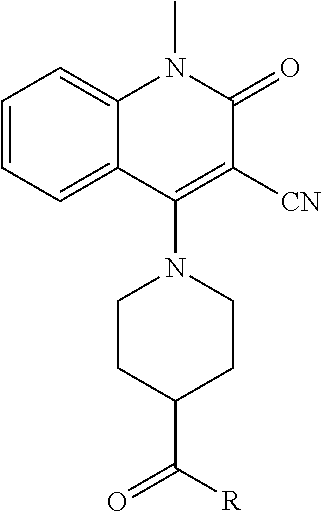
C1=CC=C2C(=C1)N(C)C(=O)C([CN])=C2N1CCC(C([R])=O)CC1
